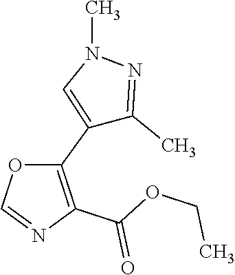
O1C(C2=CN(C)N=C2C)=C(C(OCC)=O)N=C1
